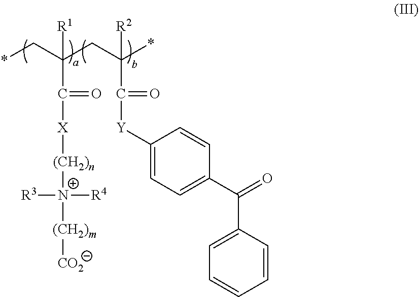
*CC(C(=O)[X][(CH2)n][N+]([(CH2)m][CO2])([R3])[R4])(CC(C(=O)[Y]C1=CC=C(C(=O)C2=CC=CC=C2)C=C1)(*)[R2])[R1]
